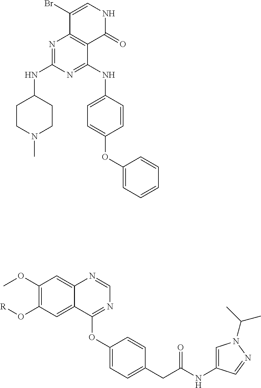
C1CN(C)CCC1NC1=NC2=C(C(NC3=CC=C(OC4=CC=CC=C4)C=C3)=N1)C(=O)NC=C2Br.COC1=C(O[R])C=C2C(=C1)N=CN=C2OC1=CC=C(CC(NC2=CN(C(C)C)N=C2)=O)C=C1
